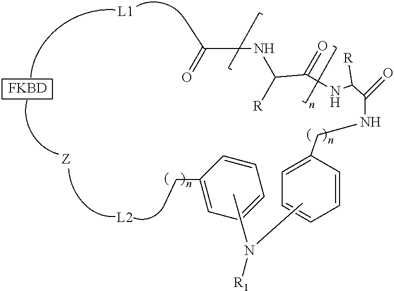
[L1].[L2].[FKBD].C(C)C1=CC=CC=C1.CN(C)[R1].N(C(C(=O)NC(C(NCC1=CC=CC=C1)=O)[R])[R])C(=O)C
